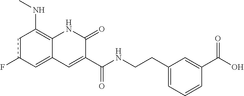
C(=O)(C1=CC2=Cc(F)cC(NC)=C2NC1=O)NCCC1=CC=CC(C(O)=O)=C1
